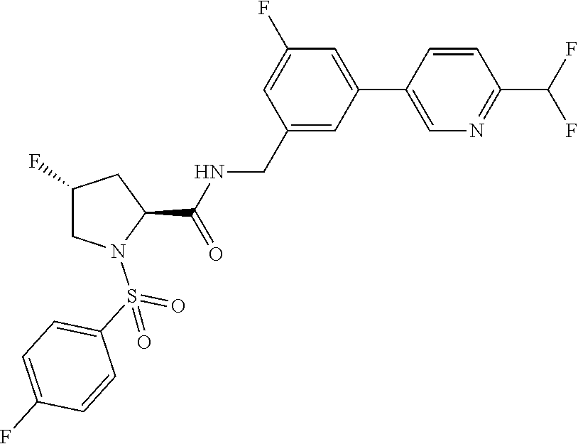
C1=C(F)C=C(C2=CN=C(C(F)F)C=C2)C=C1CNC(C1N(S(C2=CC=C(F)C=C2)(=O)=O)CC(F)C1)=O
